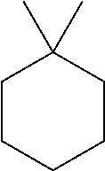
C1CCCCC1(C)C
